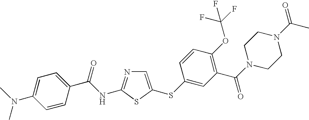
C1=C(SC2=CC(C(N3CCN(C(C)=O)CC3)=O)=C(OC(F)(F)F)C=C2)SC(NC(C2=CC=C(N(C)C)C=C2)=O)=N1
